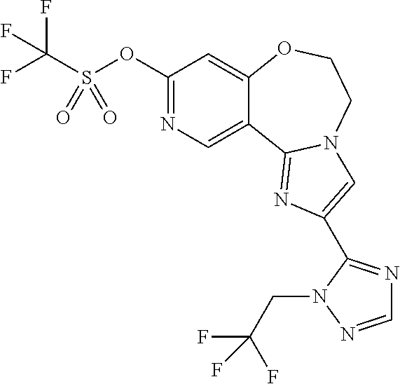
C1(OS(C(F)(F)F)(=O)=O)=NC=C2C(=C1)OCCN1C2=NC(C2=NC=NN2CC(F)(F)F)=C1
